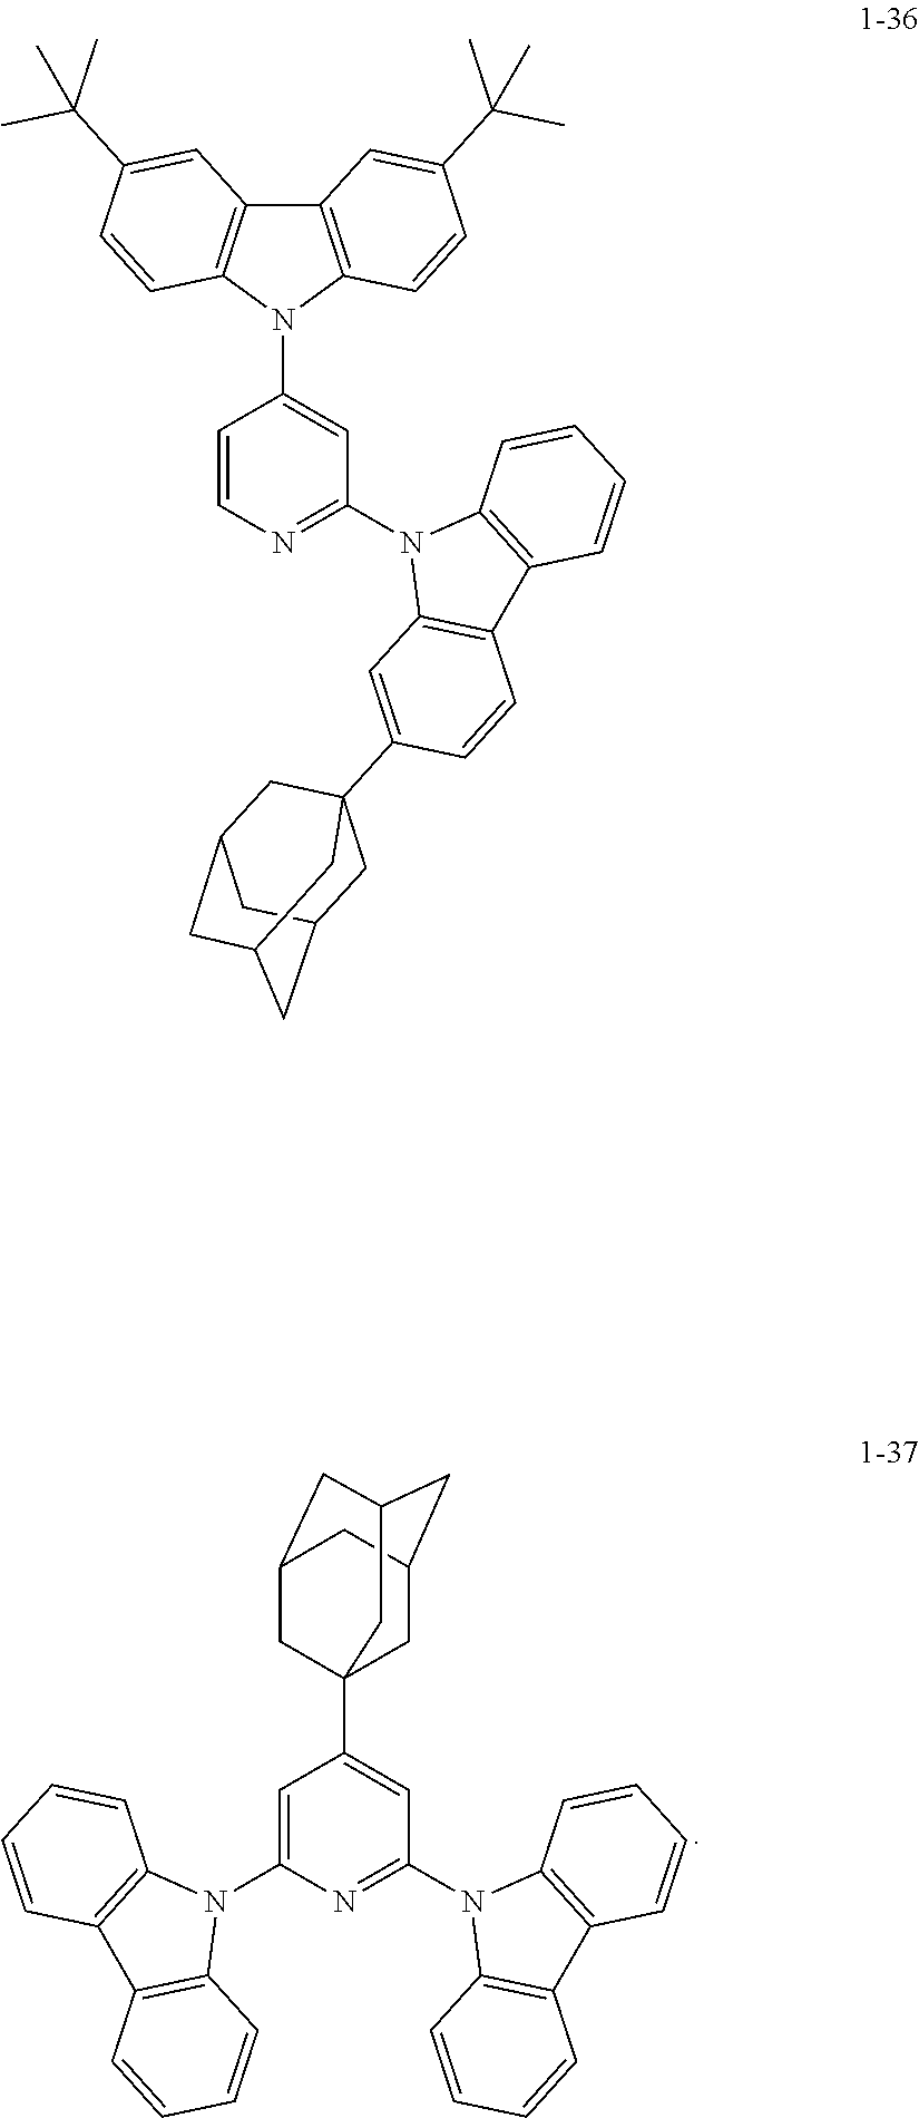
C1=C(N2C3=C(C4=C2C=CC=C4)C=CC=C3)N=C(N2C3=C(C4=C2C=CC=C4)C=CC=C3)C=C1C12CC3CC(CC(C1)C3)C2.C1=CN=C(N2C3=C(C4=C2C=CC=C4)C=CC(C24CC5CC(CC(C2)C5)C4)=C3)C=C1N1C2=C(C3=C1C=CC(C(C)(C)C)=C3)C=C(C(C)(C)C)C=C2
